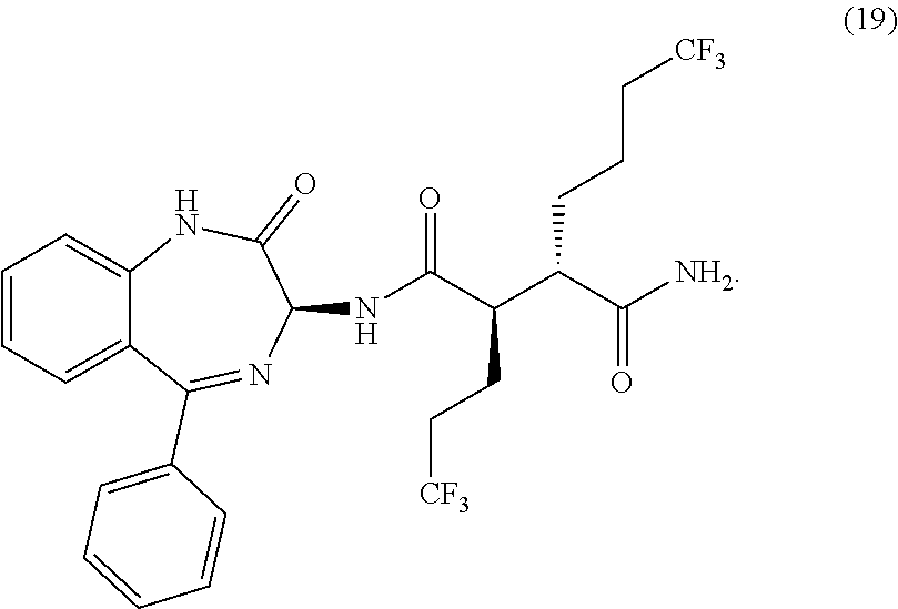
C1=CC=C2C(=C1)NC(=O)C(NC(C(C(C([NH2])=O)CCC[CF3])CC[CF3])=O)N=C2C1=CC=CC=C1
